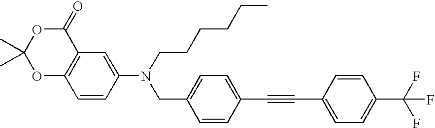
C1=CC(N(CC2=CC=C(C#CC3=CC=C(C(F)(F)F)C=C3)C=C2)CCCCCC)=CC2=C1OC(C)(C)OC2=O
